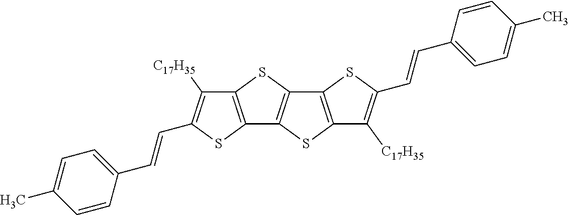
C12=C(SC3=C1SC1=C3SC(C=CC3=CC=C(C)C=C3)=C1[C17H35])C([C17H35])=C(C=CC1=CC=C(C)C=C1)S2
